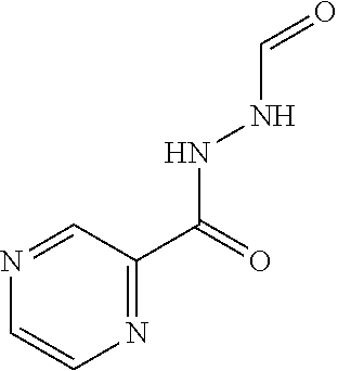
N1=C(C(NNC=O)=O)C=NC=C1
